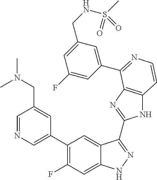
C1=C(C2=C(F)C=C3C(=C2)C(C2=NC4=C(N2)C=CN=C4C2=CC(CNS(C)(=O)=O)=CC(F)=C2)=NN3)C=C(CN(C)C)C=N1
